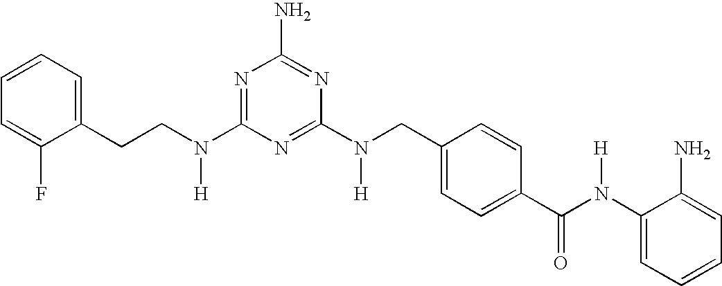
C1(N(CC2=CC=C(C(N(C3=CC=CC=C3N)[H])=O)C=C2)[H])=NC(N(CCC2=CC=CC=C2F)[H])=NC(N)=N1
